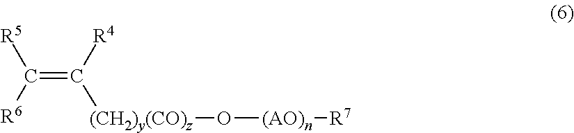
C(=C([R4])[(CH2)y(CO)z]O[(AO)n][R7])([R5])[R6]
